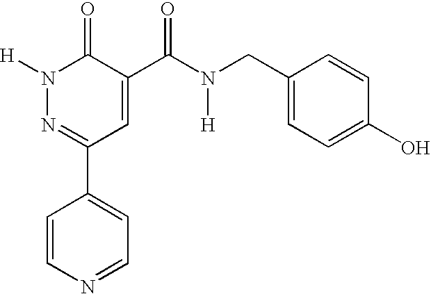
C1=CN=CC=C1C1=NN([H])C(=O)C(C(=O)N(CC2=CC=C(O)C=C2)[H])=C1
